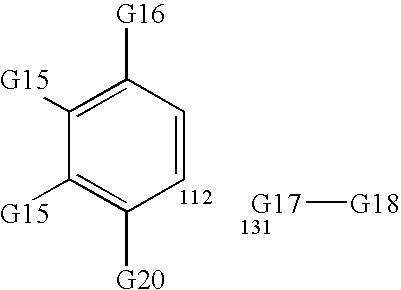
C1([G15])=C([G16])C=CC([G20])=C1[G15].[G17][G18]
